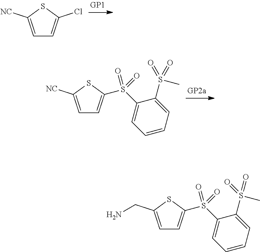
C1=C(CN)SC(S(C2=CC=CC=C2S(=O)(=O)C)(=O)=O)=C1.C1=C([NC])SC(Cl)=C1.C1=C([NC])SC(S(C2=CC=CC=C2S(=O)(=O)C)(=O)=O)=C1
